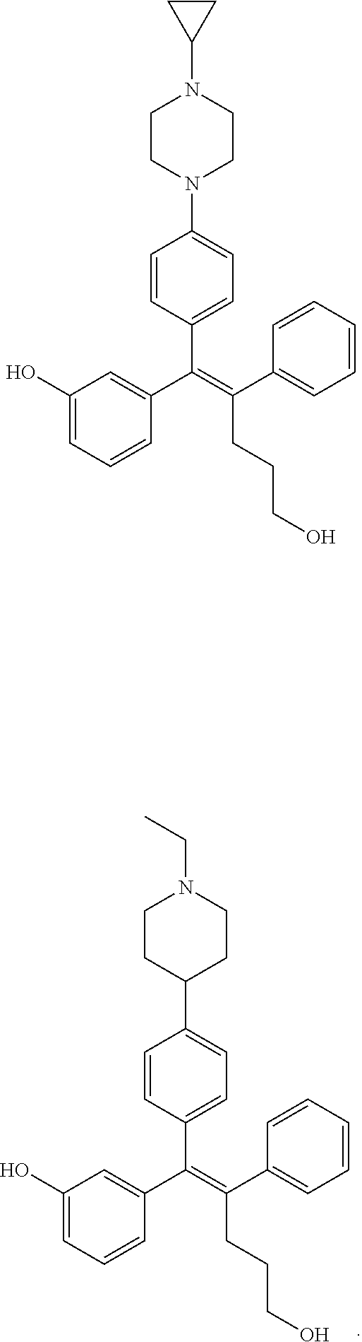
C1(C(=C(C2=CC(O)=CC=C2)C2=CC=C(C3CCN(CC)CC3)C=C2)CCCO)=CC=CC=C1.C1(C(=C(C2=CC(O)=CC=C2)C2=CC=C(N3CCN(C4CC4)CC3)C=C2)CCCO)=CC=CC=C1
